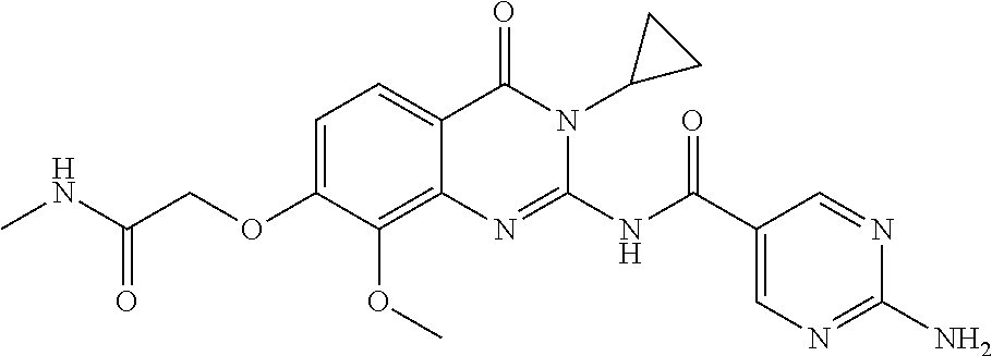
C1=C(OCC(NC)=O)C(OC)=C2C(=C1)C(=O)N(C1CC1)C(NC(C1=CN=C(N)N=C1)=O)=N2
